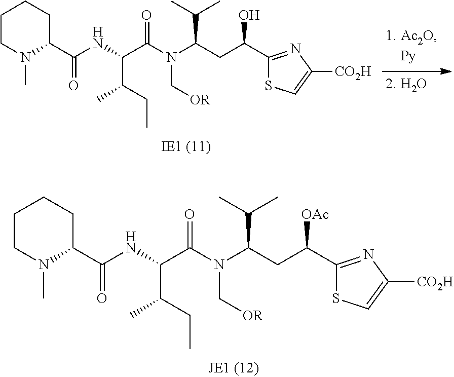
C1CN(C)C(C(NC(C(N(C(CC(C2=NC([CO2H])=CS2)O)C(C)C)C[OR])=O)C(CC)C)=O)CC1.C1CN(C)C(C(NC(C(N(C(CC(C2=NC([CO2H])=CS2)[OAc])C(C)C)C[OR])=O)C(CC)C)=O)CC1
